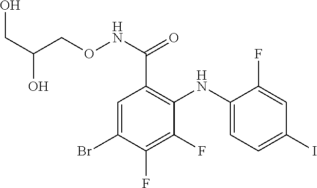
C1=C(Br)C(F)=C(F)C(NC2=CC=C(I)C=C2F)=C1C(NOCC(CO)O)=O
